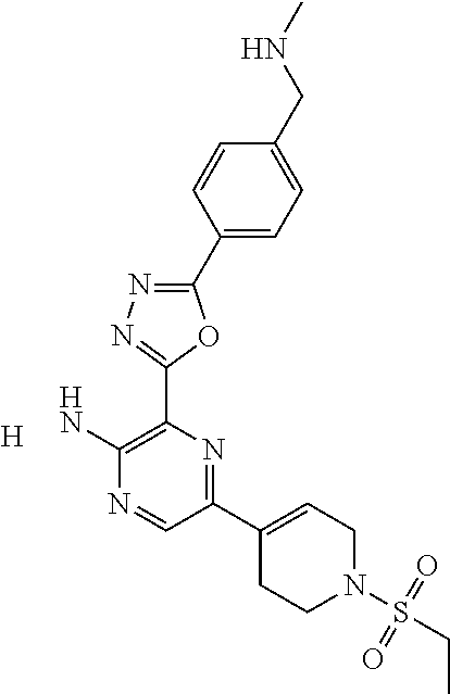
[H].C1(C2=CCN(S(=O)(=O)CC)CC2)=NC(C2=NN=C(C3=CC=C(CNC)C=C3)O2)=C(N)N=C1
